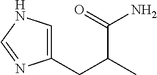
C1(CC(C)C(N)=O)=CNC=N1
